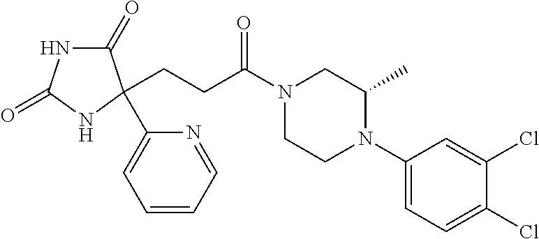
C1(=O)NC(=O)NC1(C1=CC=CC=N1)CCC(N1CCN(C2=CC=C(Cl)C(Cl)=C2)C(C)C1)=O
